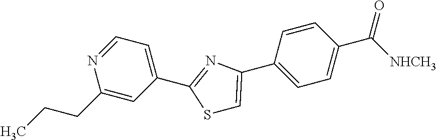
C1=NC(CCC)=CC(C2=NC(C3=CC=C(C([NHCH3])=O)C=C3)=CS2)=C1
